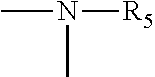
CN([R5])C
